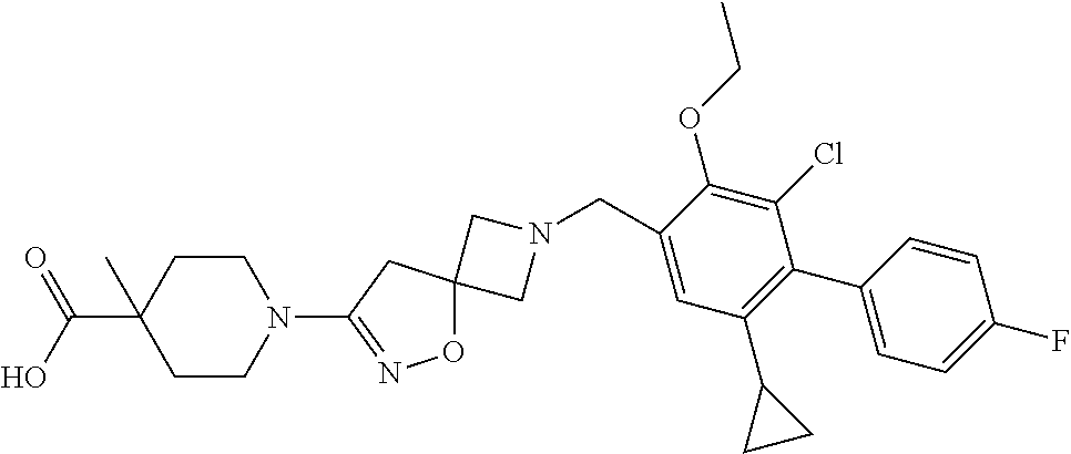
C1N(CC2=CC(C3CC3)=C(C3=CC=C(F)C=C3)C(Cl)=C2OCC)CC12ON=C(N1CCC(C(=O)O)(C)CC1)C2
